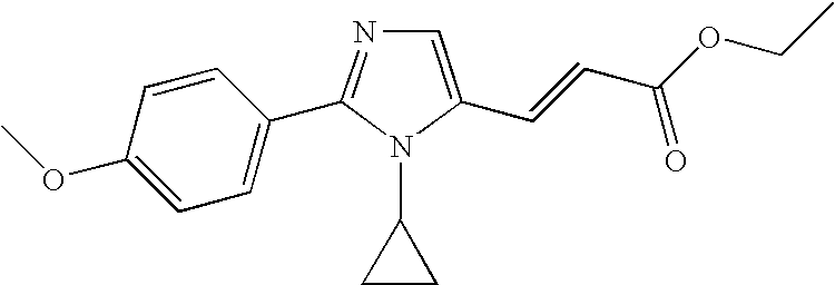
N1=C(C2=CC=C(OC)C=C2)N(C2CC2)C(C=CC(=O)OCC)=C1
